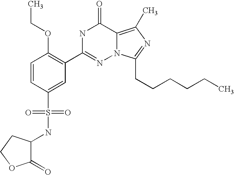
C1=CC(S(NC2C(=O)OCC2)(=O)=O)=CC(C2=NN3C(=C(C)N=C3CCCCCC)C(=O)N2)=C1OCC
